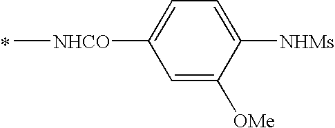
C[NHCO]C1=CC=C([NHMs])C([OMe])=C1.*
